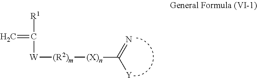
C=C([R1])[W][(R2)m][(X)n]C([Y])=N
